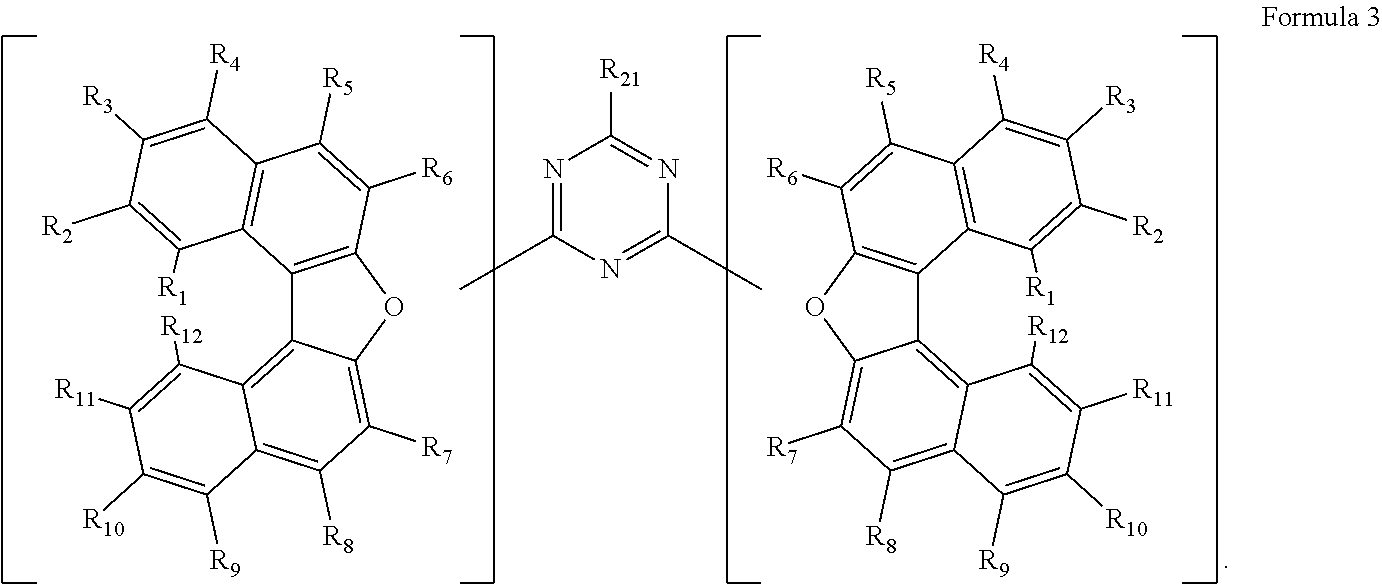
C12=C(OC3=C([R7])C([R8])=C4C(=C13)C([R12])=C([R11])C([R10])=C4[R9])C([R6])=C([R5])C1=C2C([R1])=C([R2])C([R3])=C1[R4].C12=C(OC3=C([R7])C([R8])=C4C(=C13)C([R12])=C([R11])C([R10])=C4[R9])C([R6])=C([R5])C1=C2C([R1])=C([R2])C([R3])=C1[R4].N1=C(C)N=C(C)N=C1[R21]
